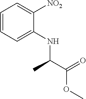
C1=CC=C(NC(C(=O)OC)C)C([NO2])=C1
